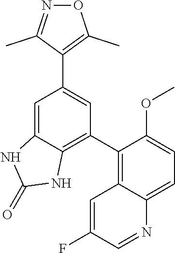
C1(C2=C3C(=CC=C2OC)N=CC(F)=C3)=C2C(=CC(C3=C(C)ON=C3C)=C1)NC(=O)N2
